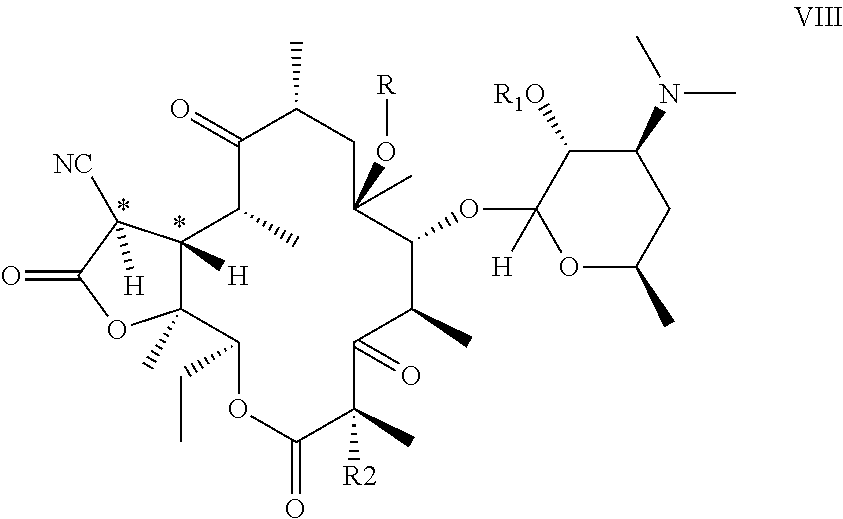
CC1CC(C)(O[R])C(OC2([H])OC(C)CC(N(C)C)C2[R1O])C(C)C(=O)C(C)([R2])C(=O)OC(CC)C2(C)C([H])(C(C)C1=O)C([NC])([H])C(=O)O2
